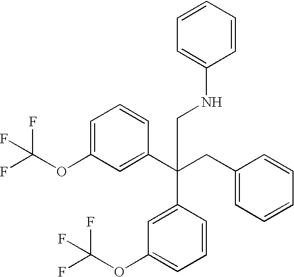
C1=C(OC(F)(F)F)C=C(C(CC2=CC=CC=C2)(C2=CC(OC(F)(F)F)=CC=C2)CNC2=CC=CC=C2)C=C1
